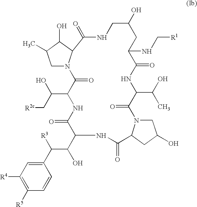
C1=CC(C([R3])C(O)C2C(=O)NC(C(O)C[R2c])C(=O)N3CC(C)C(O)C3C(=O)NCC(O)CC(NC[R1])C(=O)NC(C(C)O)C(=O)N3CC(O)CC3C(=O)N2)=CC([R4])=C1[R5]
